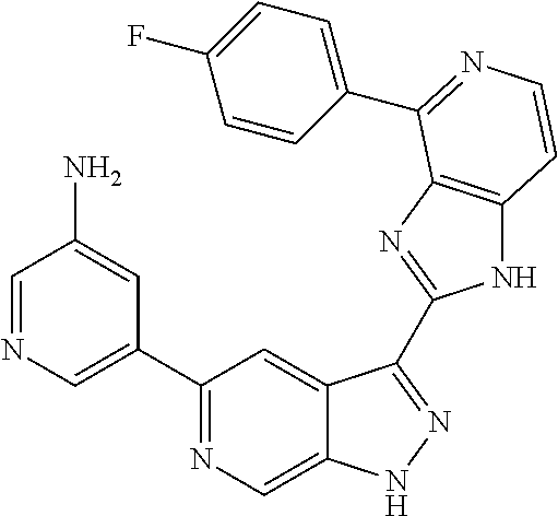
C1=NC=C(C2=NC=C3C(=C2)C(C2=NC4=C(N2)C=CN=C4C2=CC=C(F)C=C2)=NN3)C=C1N
